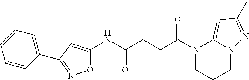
O1C(NC(CCC(N2CCCN3C2=CC(C)=N3)=O)=O)=CC(C2=CC=CC=C2)=N1
